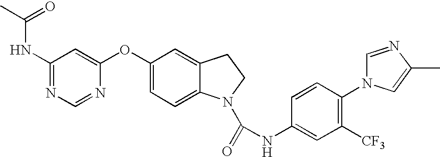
C1(NC(=O)C)=NC=NC(OC2=CC=C3C(=C2)CCN3C(=O)NC2=CC([CF3])=C(N3C=NC(C)=C3)C=C2)=C1
